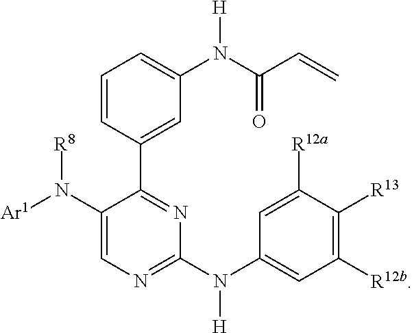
C1=CC(C2=NC(N(C3=CC([R12b])=C([R13])C([R12a])=C3)[H])=NC=C2N([Ar1])[R8])=CC(N([H])C(=O)C=C)=C1
